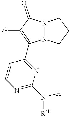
C1=CN=C(N([R4b])[H])N=C1C1=C([R1])C(=O)N2N1CCC2
